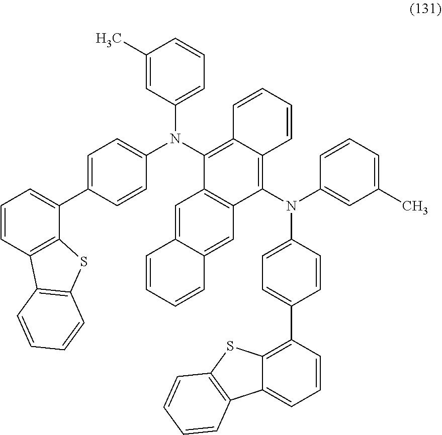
N(C1=C2C(=C(N(C3=CC(C)=CC=C3)C3=CC=C(C4=C5C(=CC=C4)C4=C(S5)C=CC=C4)C=C3)C3=C1C=C1C(=C3)C=CC=C1)C=CC=C2)(C1=CC=C(C2=CC=CC3=C2SC2=C3C=CC=C2)C=C1)C1=CC=CC(C)=C1
